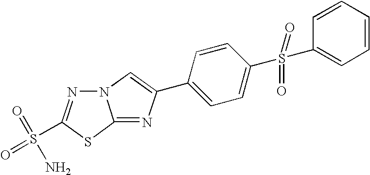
N12N=C(S(=O)(=O)N)SC1=NC(C1=CC=C(S(C3=CC=CC=C3)(=O)=O)C=C1)=C2
